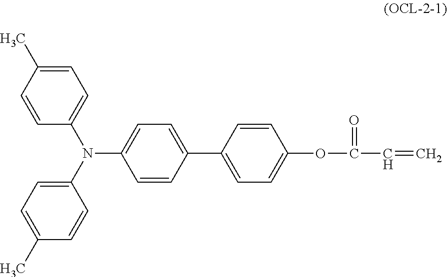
C1=CC(C)=CC=C1N(C1=CC=C(C)C=C1)C1=CC=C(C2=CC=C(OC(C=C)=O)C=C2)C=C1
